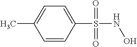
C1(S(NO)(=O)=O)=CC=C(C)C=C1
